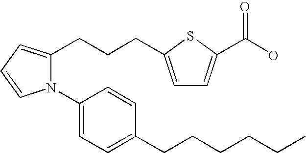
N1(C2=CC=C(CCCCCC)C=C2)C(CCCC2=CC=C(C(O)=O)S2)=CC=C1
